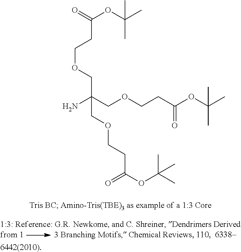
O=C(OC(C)(C)C)CCOCC(COCCC(OC(C)(C)C)=O)(N)COCCC(OC(C)(C)C)=O
